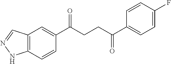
C1(C(CCC(C2=CC=C(F)C=C2)=O)=O)=CC2=C(C=C1)NN=C2
